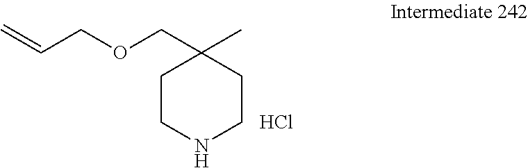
C1NCCC(COCC=C)(C)C1.Cl
